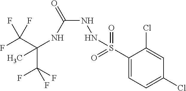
C(C(F)(F)F)(NC(NNS(C1=CC=C(Cl)C=C1Cl)(=O)=O)=O)(C)C(F)(F)F
